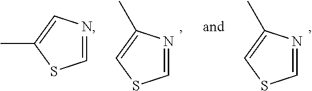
C1=C(C)SC=N1.C1(C)=CSC=N1.C1(C)=CSC=N1
